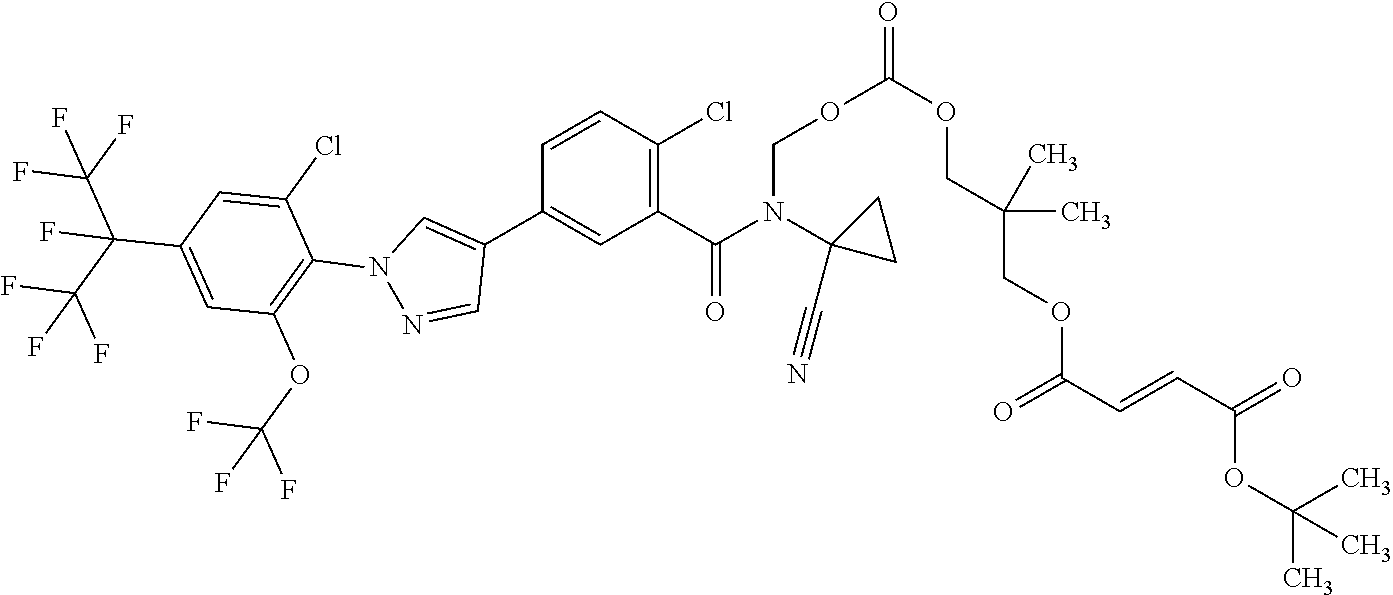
O(CN(C(C1=C(Cl)C=CC(C2=CN(C3=C(OC(F)(F)F)C=C(C(C(F)(F)F)(C(F)(F)F)F)C=C3Cl)N=C2)=C1)=O)C1(C#N)CC1)C(OCC(C)(C)COC(=O)C=CC(=O)OC(C)(C)C)=O
